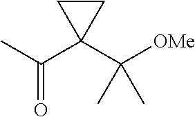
C(C1(C([OMe])(C)C)CC1)(C)=O
